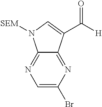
C1=C(Br)N=C2C(=N1)N([SEM])C=C2C([H])=O
